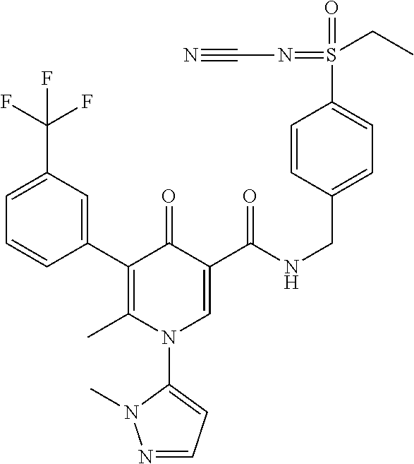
C1(C2=C(C)N(C3=CC=NN3C)C=C(C(=O)NCC3=CC=C(S(=O)(CC)=NC#N)C=C3)C2=O)=CC(C(F)(F)F)=CC=C1
